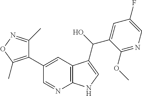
C1(C)=NOC(C)=C1C1=CC2=C(N=C1)NC=C2C(O)C1=CC(F)=CN=C1OC
